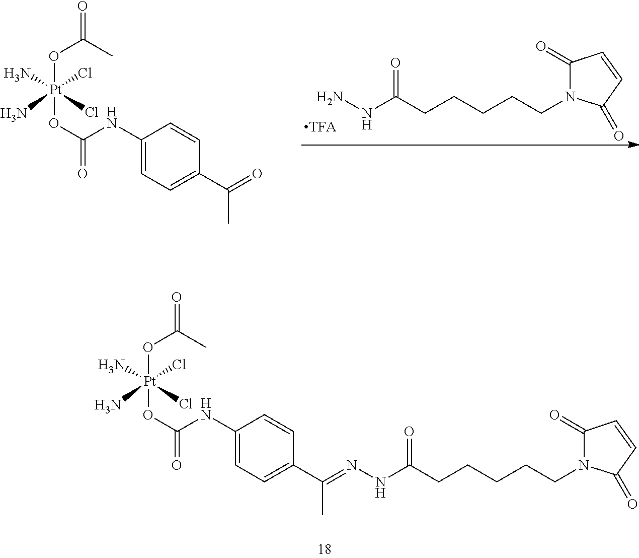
NNC(CCCCCN1C(=O)C=CC1=O)=O.[Pt](Cl)(Cl)(N)(N)(OC(=O)C)OC(=O)NC1=CC=C(C(=O)C)C=C1.[Pt](Cl)(Cl)(N)(N)(OC(=O)C)OC(=O)NC1=CC=C(C(=NNC(CCCCCN2C(=O)C=CC2=O)=O)C)C=C1
